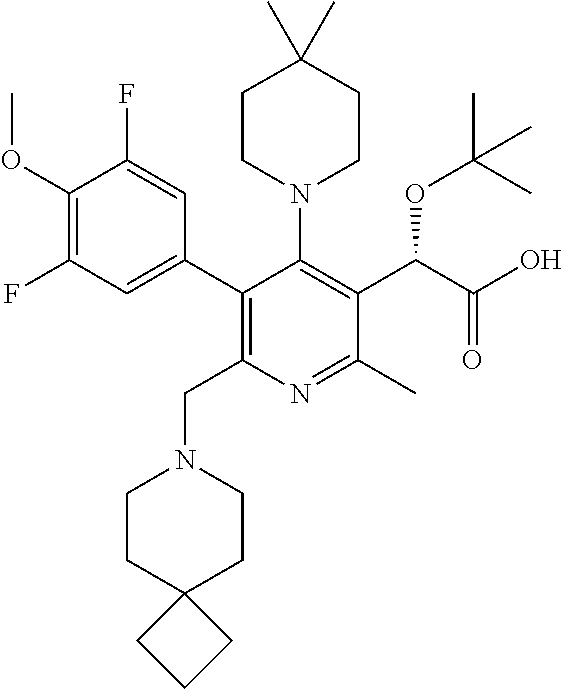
C1(C2=C(CN3CCC4(CC3)CCC4)N=C(C)C(C(C(O)=O)OC(C)(C)C)=C2N2CCC(C)(C)CC2)=CC(F)=C(OC)C(F)=C1
